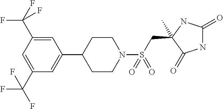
C1=C(C2CCN(S(CC3(C)C(=O)NC(=O)N3)(=O)=O)CC2)C=C(C(F)(F)F)C=C1C(F)(F)F
